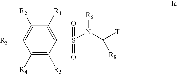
C1([R2])=C([R3])C([R4])=C([R5])C(S(N(C([T])[R8])[R6])(=O)=O)=C1[R1]
